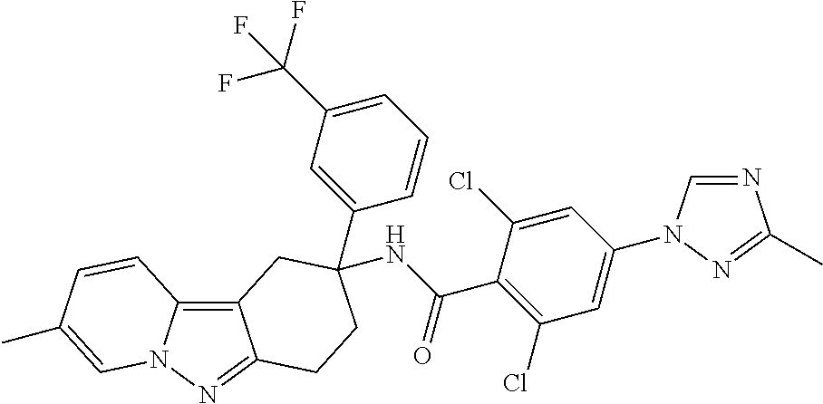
C12=C3N(N=C1CCC(NC(C1=C(Cl)C=C(N4C=NC(C)=N4)C=C1Cl)=O)(C1=CC(C(F)(F)F)=CC=C1)C2)C=C(C)C=C3
